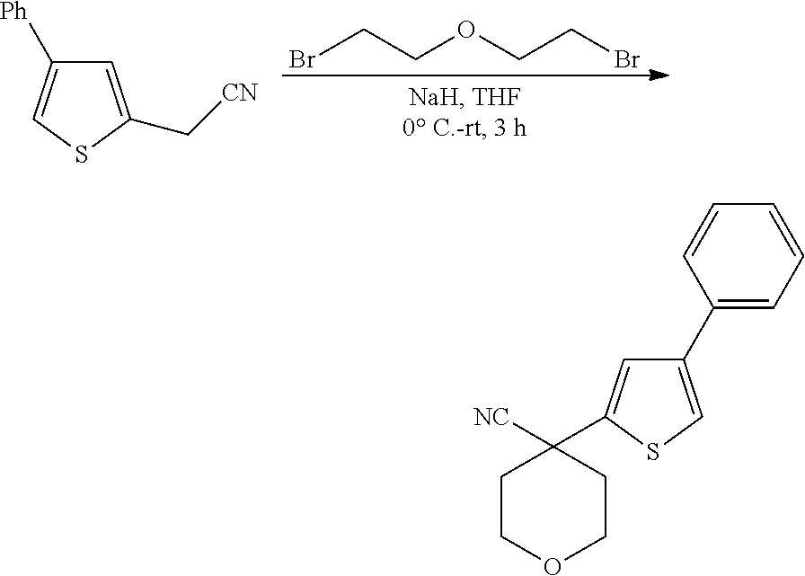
BrCCOCCBr.C(C1=CC([Ph])=CS1)[CN].C1COCCC1([NC])C1=CC(C2=CC=CC=C2)=CS1
